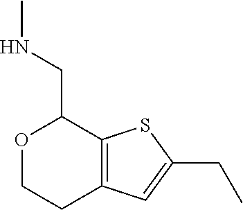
O1CCC2=C(SC(CC)=C2)C1CNC
